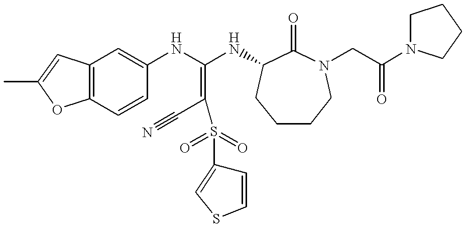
C12=C(C=CC(NC(NC3C(=O)N(CC(N4CCCC4)=O)CCCC3)=C(C#N)S(=O)(=O)C3=CSC=C3)=C1)OC(C)=C2
